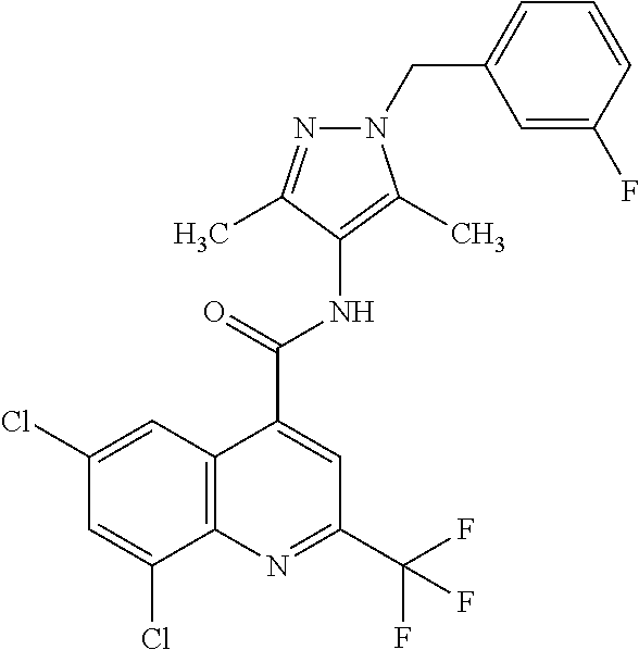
C12=C(N=C(C(F)(F)F)C=C1C(=O)NC1=C(C)N(CC3=CC=CC(F)=C3)N=C1C)C(Cl)=CC(Cl)=C2
